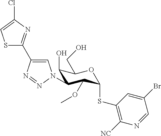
S1C(C2=CN(C3C(O)C(CO)OC(SC4=C([NC])N=CC(Br)=C4)C3OC)N=N2)=NC(Cl)=C1
